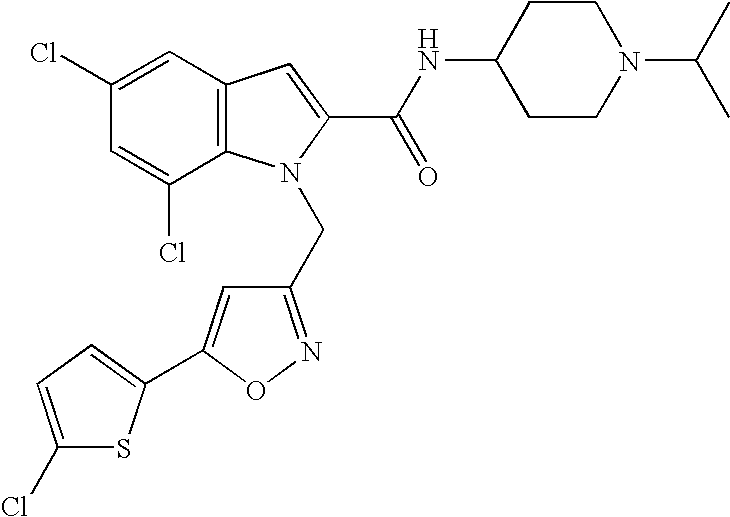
C1CN(C(C)C)CCC1NC(C1=CC2=C(N1CC1=NOC(C3=CC=C(Cl)S3)=C1)C(Cl)=CC(Cl)=C2)=O
